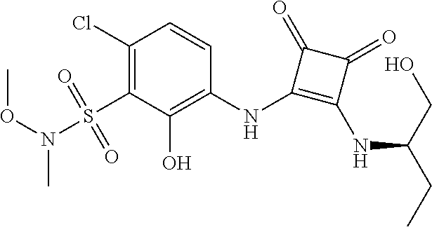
C1(Cl)=C(S(N(OC)C)(=O)=O)C(O)=C(NC2=C(NC(CC)CO)C(=O)C2=O)C=C1
